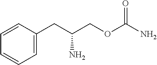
C1=CC(CC(COC(N)=O)N)=CC=C1
